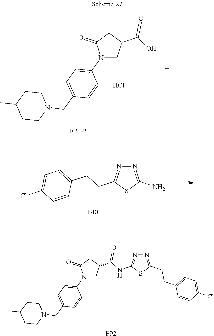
N1(C2=CC=C(CN3CCC(C)CC3)C=C2)CC(C(=O)O)CC1=O.Cl.N1=C(N)SC(CCC2=CC=C(Cl)C=C2)=N1.[F40].N1(C2=CC=C(CN3CCC(C)CC3)C=C2)CC(C(=O)NC2=NN=C(CCC3=CC=C(Cl)C=C3)S2)CC1=O.[F92]
